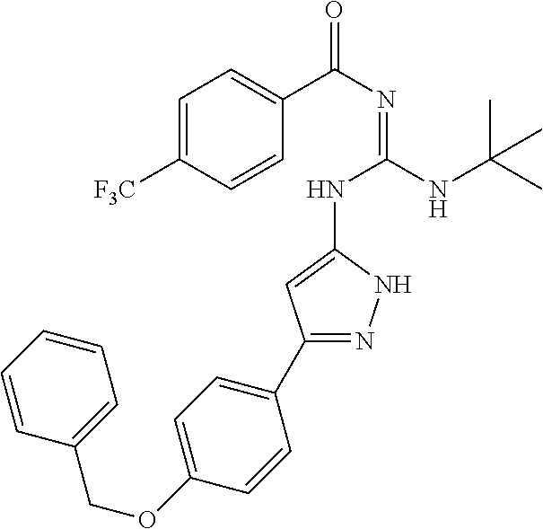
C1=C([F3C])C=CC(C(N=C(NC2=CC(C3=CC=C(OCC4=CC=CC=C4)C=C3)=NN2)NC(C)(C)C)=O)=C1
